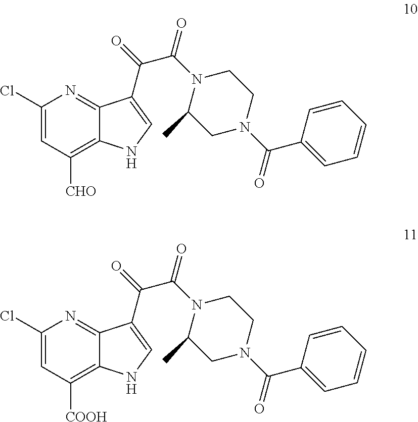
C1(Cl)=CC([CHO])=C2C(=N1)C(C(=O)C(N1C(C)CN(C(C3=CC=CC=C3)=O)CC1)=O)=CN2.C1(Cl)=CC([COOH])=C2C(=N1)C(C(=O)C(N1C(C)CN(C(C3=CC=CC=C3)=O)CC1)=O)=CN2
